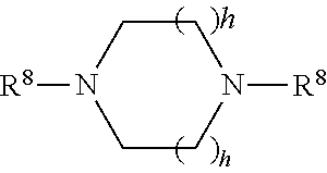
C1CN([R8])CCN1[R8]
